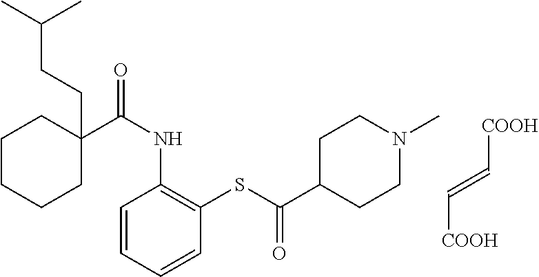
C1C(C(NC2=C(SC(C3CCN(C)CC3)=O)C=CC=C2)=O)(CCC(C)C)CCCC1.[COOH]C=C[COOH]
